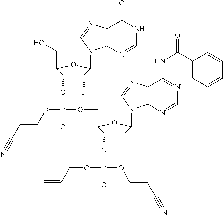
C1(F)C(OP(=O)(OCC2C(OP(=O)(OCCC#N)OCC=C)CC(N3C4=C(C(NC(C5=CC=CC=C5)=O)=NC=N4)N=C3)O2)OCCC#N)C(CO)OC1N1C2=C(C(=O)NC=N2)N=C1
